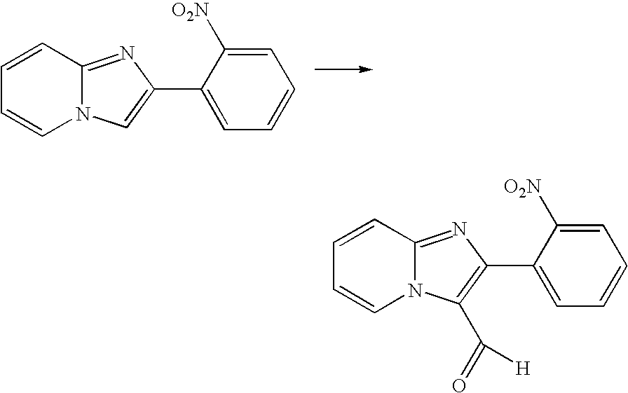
C1=CC2=NC(C3=CC=CC=C3[O2N])=CN2C=C1.C1=CC2=NC(C3=CC=CC=C3[O2N])=C(C(=O)[H])N2C=C1
